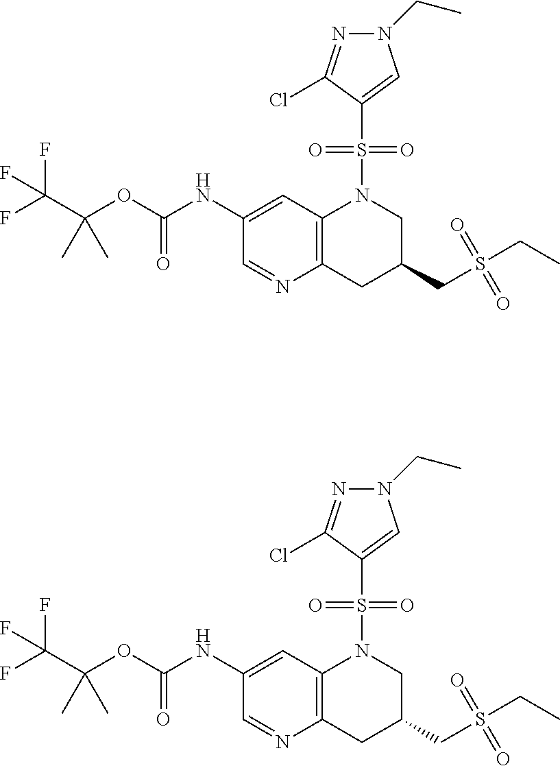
C1(NC(OC(C(F)(F)F)(C)C)=O)=CC2=C(N=C1)CC(CS(CC)(=O)=O)CN2S(C1=CN(CC)N=C1Cl)(=O)=O.C1(NC(OC(C(F)(F)F)(C)C)=O)=CC2=C(N=C1)CC(CS(CC)(=O)=O)CN2S(C1=CN(CC)N=C1Cl)(=O)=O
